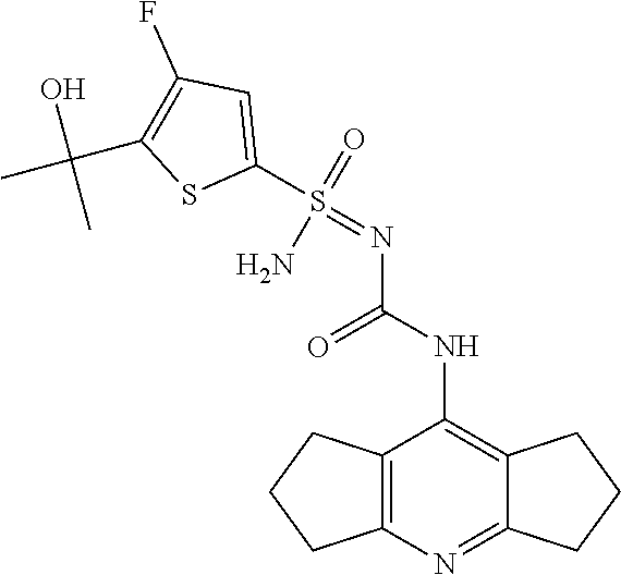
NS(C1=CC(F)=C(C(C)(O)C)S1)(=NC(=O)NC1=C2C(=NC3=C1CCC3)CCC2)=O
